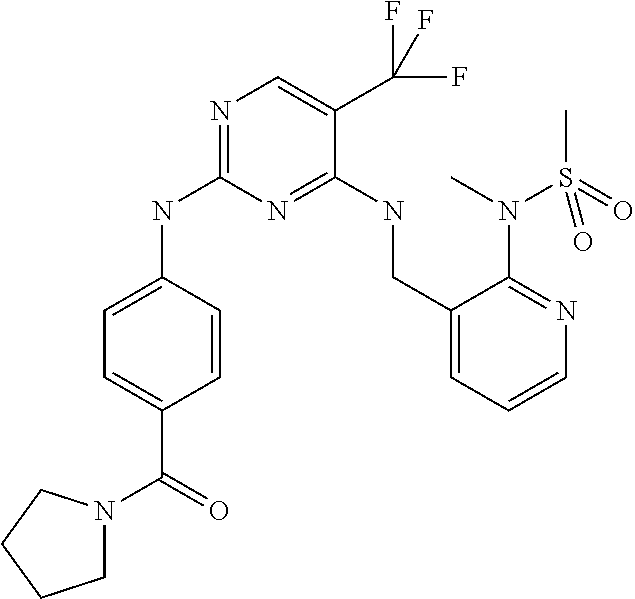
C1=C(NC2=NC=C(C(F)(F)F)C(NCC3=CC=CN=C3N(C)S(C)(=O)=O)=N2)C=CC(C(=O)N2CCCC2)=C1
